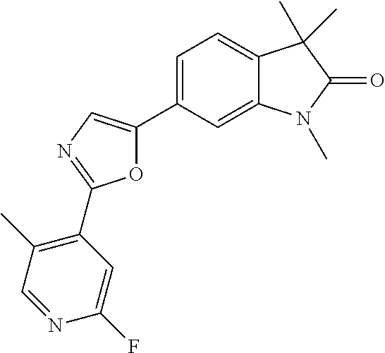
C1=C(C2=CN=C(C3=C(C)C=NC(F)=C3)O2)C=C2C(=C1)C(C)(C)C(=O)N2C
